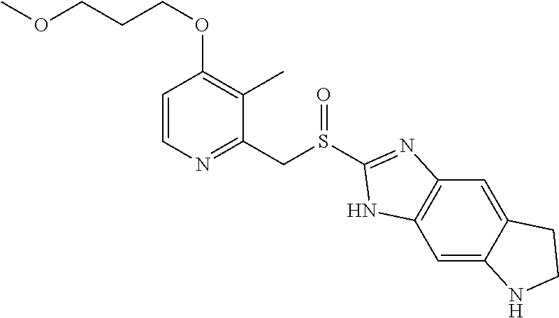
C1=CN=C(CS(C2=NC3=C(C=C4C(=C3)CCN4)N2)=O)C(C)=C1OCCCOC
